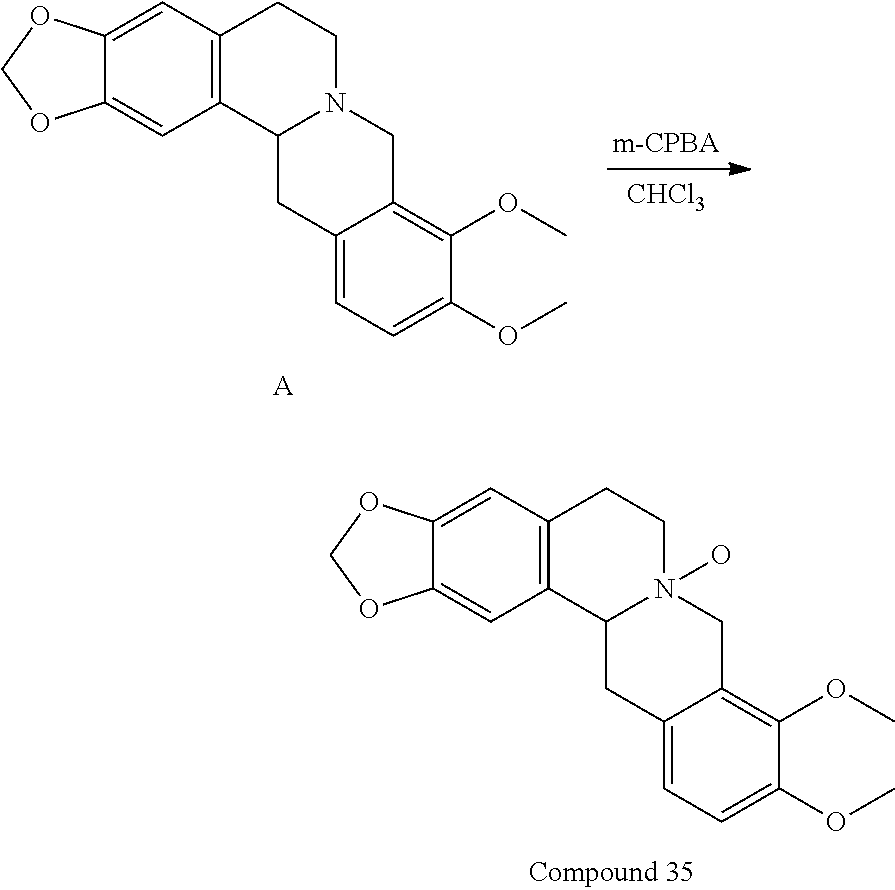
C12=C(C=C3C(=C1)OCO3)CCN1C2CC2=CC=C(OC)C(OC)=C2C1.[CHCl3].[A].C12=C(C=C3C(=C1)OCO3)CCN1(O)C2CC2=CC=C(OC)C(OC)=C2C1
